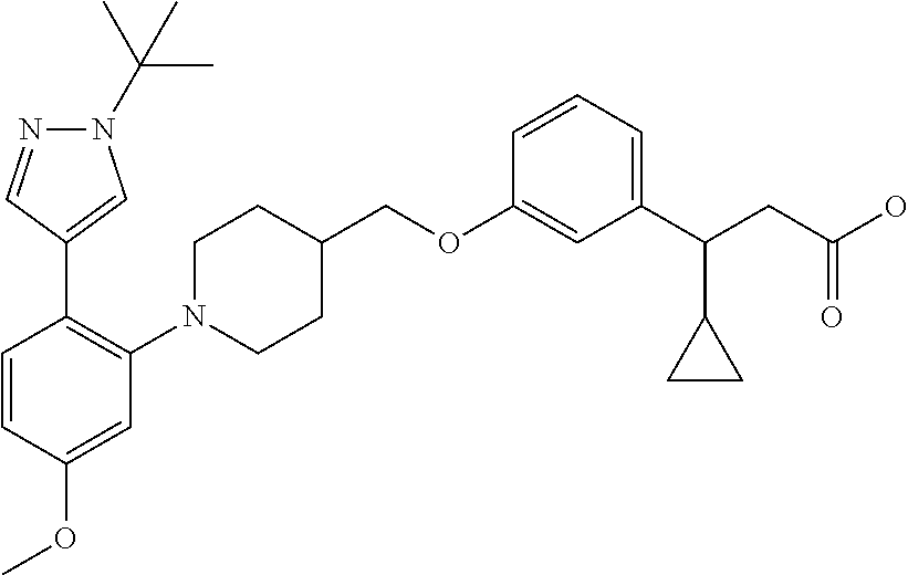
C1(OCC2CCN(C3=C(C4=CN(C(C)(C)C)N=C4)C=CC(OC)=C3)CC2)=CC(C(CC(O)=O)C2CC2)=CC=C1
